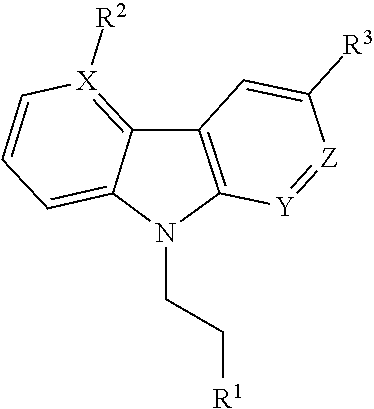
C12=C(N(CC[R1])C3=CC=C[X]([R2])=C13)[Y]=[Z]C([R3])=C2
